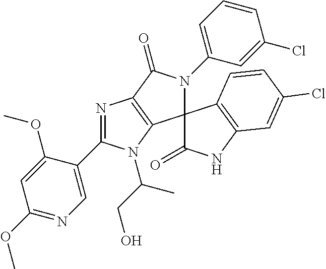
C1(OC)=NC=C(C2=NC3=C(C4(N(C5=CC=CC(Cl)=C5)C3=O)C(=O)NC3=C4C=CC(Cl)=C3)N2C(CO)C)C(OC)=C1
